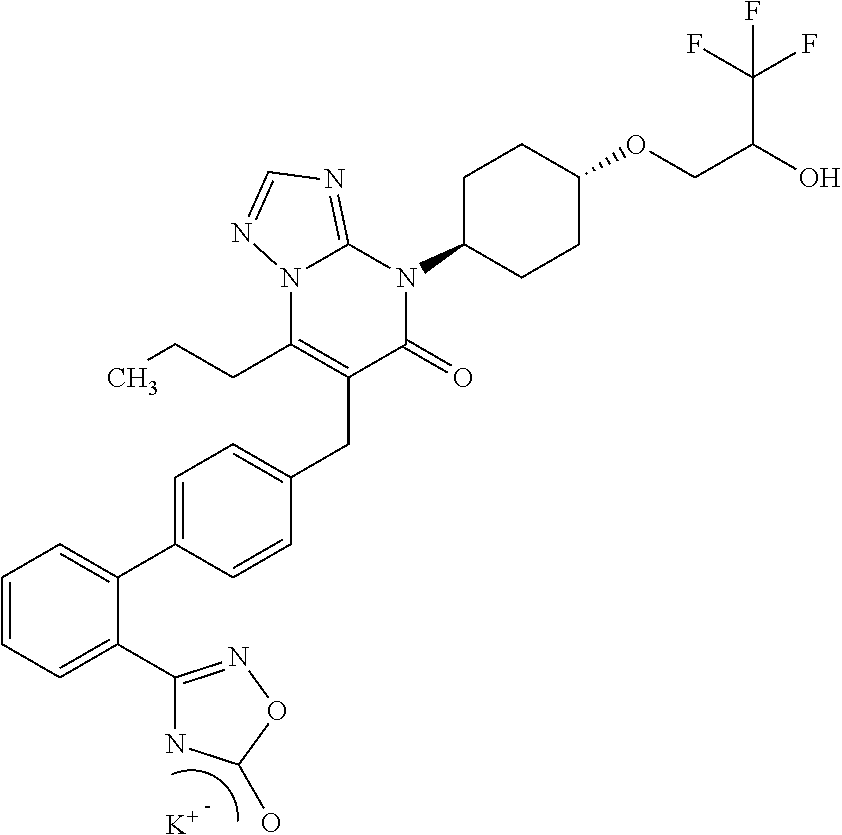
C1=CC=C(C2=NOC(O)N2)C(C2=CC=C(CC3=C(CCC)N4C(=NC=N4)N(C4CCC(OCC(O)C(F)(F)F)CC4)C3=O)C=C2)=C1.[K]
